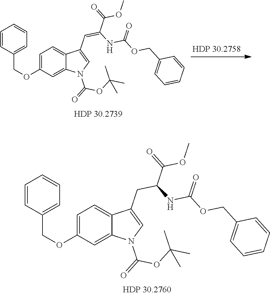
C1=C(OCC2=CC=CC=C2)C=C2C(=C1)C(C=C(C(=O)OC)NC(OCC1=CC=CC=C1)=O)=CN2C(=O)OC(C)(C)C.C1=C(OCC2=CC=CC=C2)C=C2C(=C1)C(CC(C(=O)OC)NC(OCC1=CC=CC=C1)=O)=CN2C(=O)OC(C)(C)C
